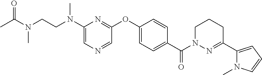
C1(N(CCN(C)C(=O)C)C)=CN=CC(OC2=CC=C(C(N3N=C(C4=CC=CN4C)CCC3)=O)C=C2)=N1
